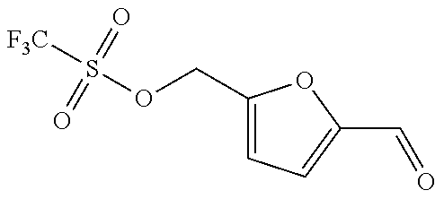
S(OCC1=CC=C(C=O)O1)([F3C])(=O)=O
